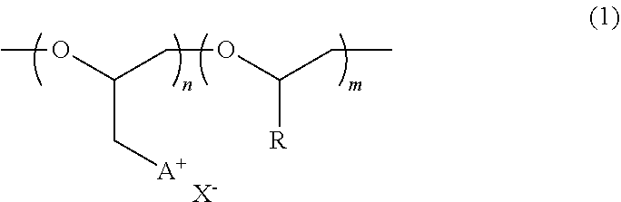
COC(COC(CC)[R])C[A+].[X-]
